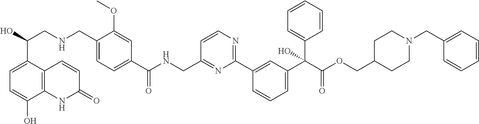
N(C(C1=CC=C(CNCC(O)C2=CC=C(O)C3=C2C=CC(=O)N3)C(OC)=C1)=O)CC1=NC(C2=CC(C(C(OCC3CCN(CC4=CC=CC=C4)CC3)=O)(C3=CC=CC=C3)O)=CC=C2)=NC=C1
